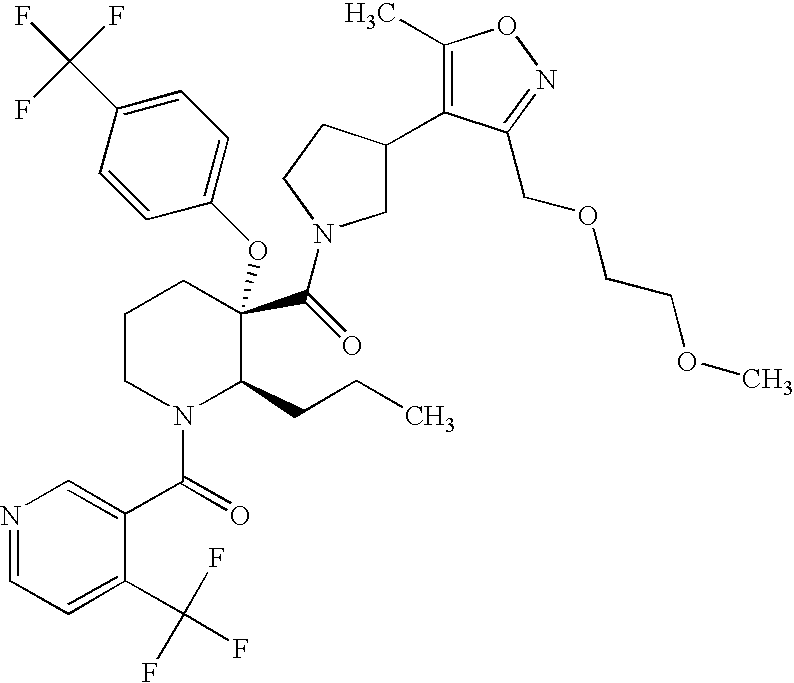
C1CN(C(C2=CN=CC=C2C(F)(F)F)=O)C(CCC)C(C(=O)N2CC(C3=C(C)ON=C3COCCOC)CC2)(OC2=CC=C(C(F)(F)F)C=C2)C1
